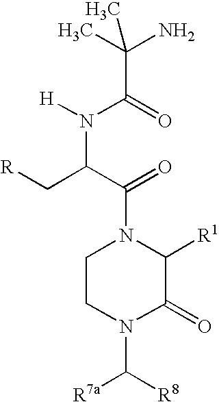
N1(C(C(C[R])N([H])C(C(N)(C)C)=O)=O)CCN(C([R7a])[R8])C(=O)C1[R1]
